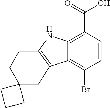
C12=C(C(=O)O)C=CC(Br)=C1C1=C(N2)CCC2(C1)CCC2
